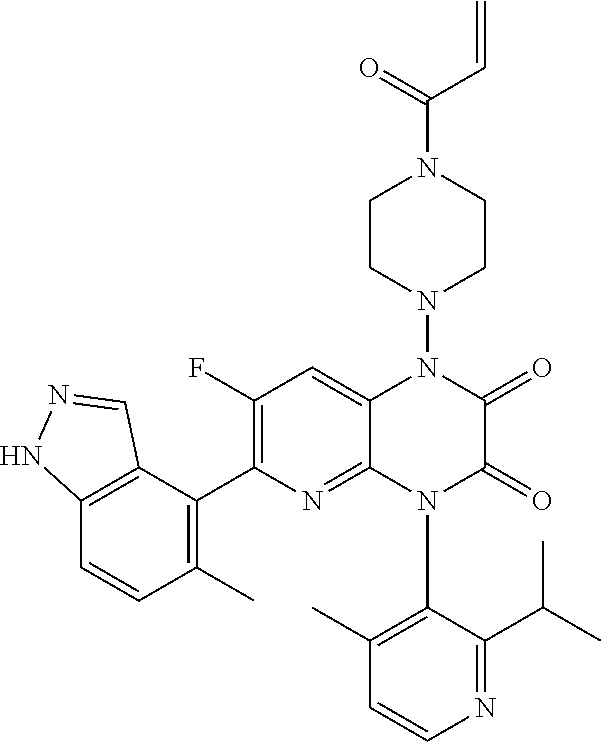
C1(N2C(=O)C(=O)N(N3CCN(C(C=C)=O)CC3)C3=CC(F)=C(C4=C(C)C=CC5=C4C=NN5)N=C23)=C(C)C=CN=C1C(C)C
